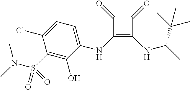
C1(=O)C(NC2=CC=C(Cl)C(S(=O)(N(C)C)=O)=C2O)=C(NC(C)C(C)(C)C)C1=O
